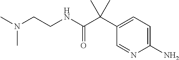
C1(N)=CC=C(C(C(NCCN(C)C)=O)(C)C)C=N1
